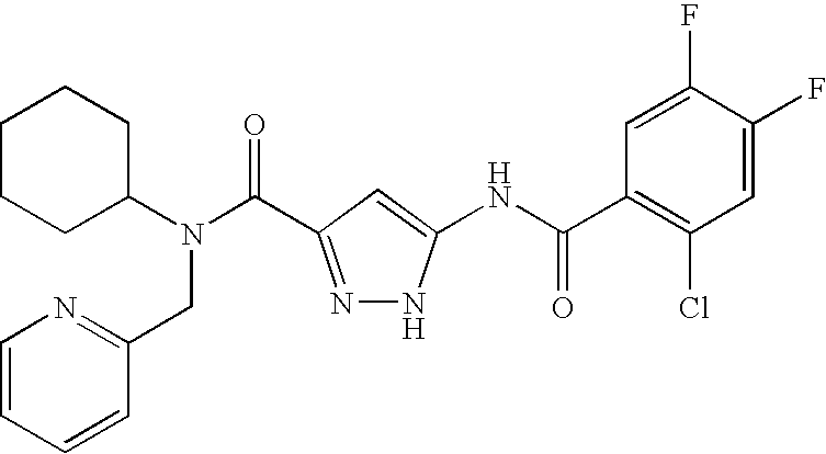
C1C(N(C(=O)C2=NNC(NC(C3=C(Cl)C=C(F)C(F)=C3)=O)=C2)CC2=NC=CC=C2)CCCC1
